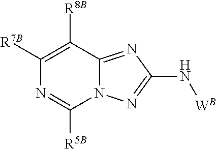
C1([R7B])=C([R8B])C2=NC(N[WB])=NN2C([R5B])=N1
